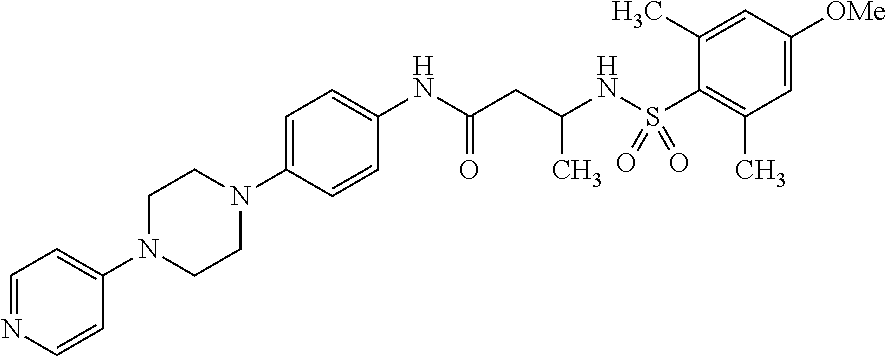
C1=NC=CC(N2CCN(C3=CC=C(NC(CC(NS(C4=C(C)C=C([OMe])C=C4C)(=O)=O)C)=O)C=C3)CC2)=C1
